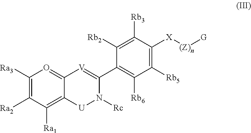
C1(C2=[V]C3=OC([Ra3])=C([Ra2])C([Ra1])=C3[U]N2[Rc])=C([Rb6])C([Rb5])=C([X][(Z)n][G])C([Rb3])=C1[Rb2]
